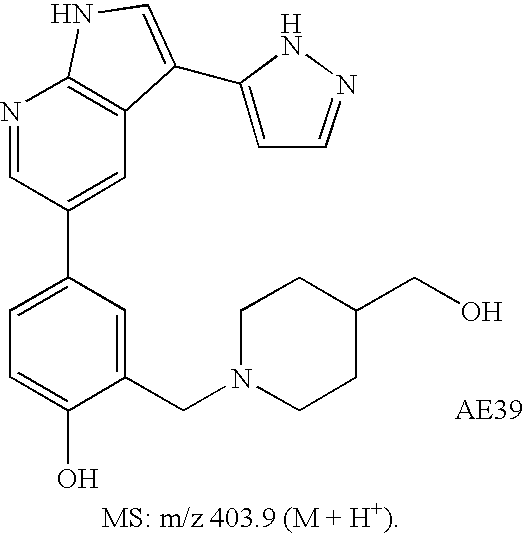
C1=C(C2=CC3=C(N=C2)NC=C3C2=CC=NN2)C=C(CN2CCC(CO)CC2)C(O)=C1
